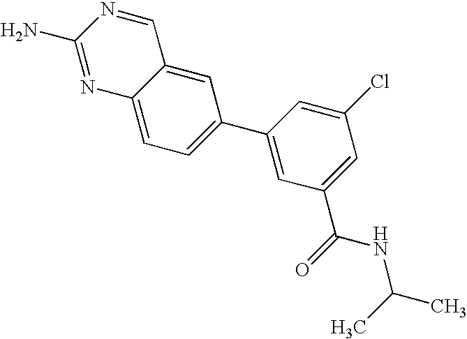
C1(N)=NC2=CC=C(C3=CC(C(=O)NC(C)C)=CC(Cl)=C3)C=C2C=N1
